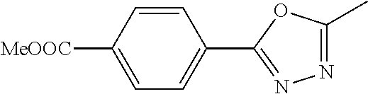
[MeOOC]C1=CC=C(C2=NN=C(C)O2)C=C1
